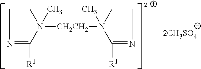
C1CN=C([R1])N1([CH2CH2]N1(C)C([R1])=NCC1)C
